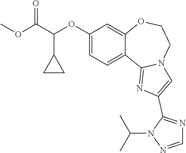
C1(OC(C(OC)=O)C2CC2)=CC=C2C(=C1)OCCN1C2=NC(C2=NC=NN2C(C)C)=C1
